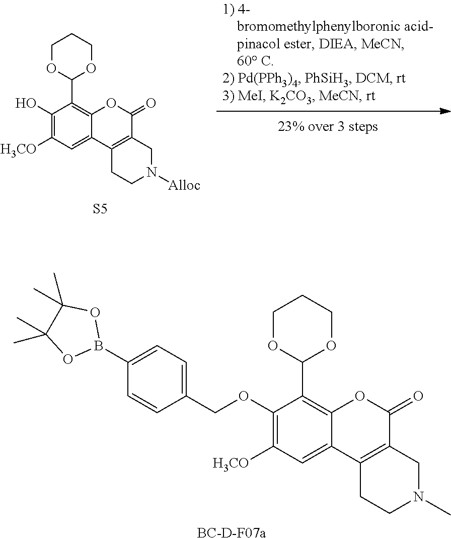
[S5].C1(O)=C([H3CO])C=C2C(=C1C1OCCCO1)OC(=O)C1=C2CCN([Alloc])C1.[BC-D-F07a].C1(OCC2=CC=C(B3OC(C)(C)C(C)(C)O3)C=C2)=C([H3CO])C=C2C(=C1C1OCCCO1)OC(=O)C1=C2CCN(C)C1
